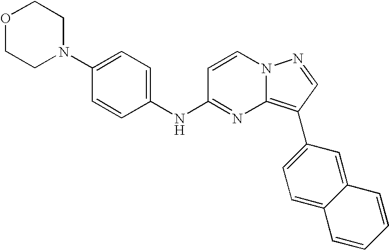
C1(N2CCOCC2)=CC=C(NC2=NC3=C(C4=CC=C5C(=C4)C=CC=C5)C=NN3C=C2)C=C1
